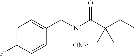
C1=C(F)C=CC(CN(C(C(CC)(C)C)=O)[OMe])=C1
